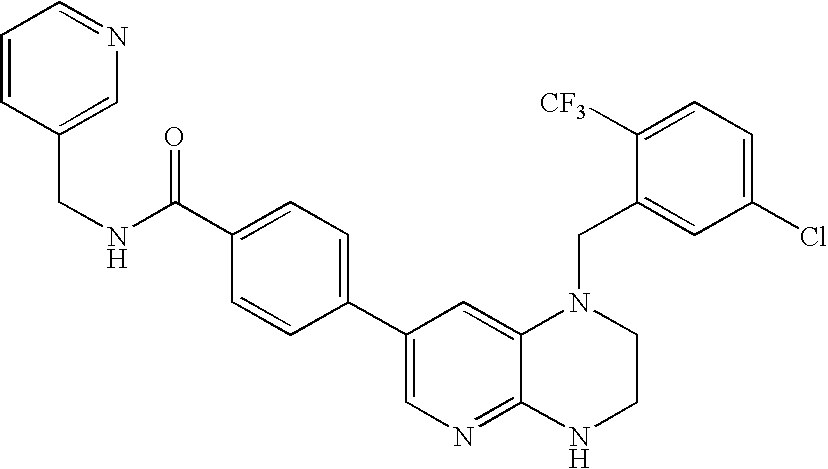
C1(C2=CN=C3C(=C2)N(CC2=CC(Cl)=CC=C2[CF3])CCN3)=CC=C(C(NCC2=CN=CC=C2)=O)C=C1
